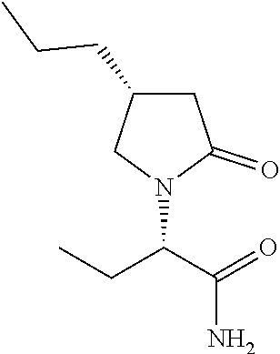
C1C(CCC)CN(C(C(=O)N)CC)C1=O
